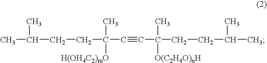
CC(C)CCC(C)(C#CC(C)([O(C2H4O)nH])CCC(C)C)[H(OH4C2)mO]
